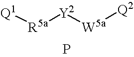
[R5a]([Y2][W5a][Q2])[Q1].P
